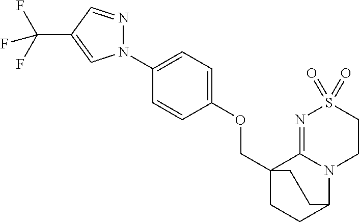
C(C12CCC(N3C1=NS(=O)(=O)CC3)CC2)OC1=CC=C(N2N=CC(C(F)(F)F)=C2)C=C1
